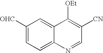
C1([OHC])=CC=C2C(=C1)C([OEt])=C([CN])C=N2
